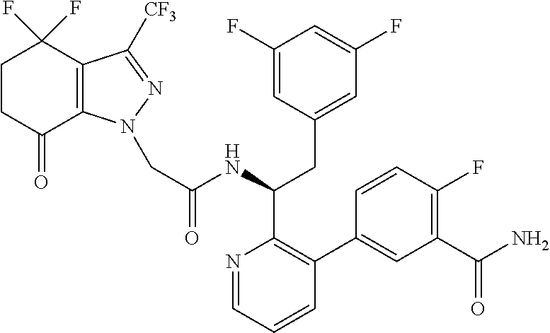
C12=C(C(F)(F)CCC1=O)C([CF3])=NN2CC(NC(CC1=CC(F)=CC(F)=C1)C1=C(C2=CC(C(N)=O)=C(F)C=C2)C=CC=N1)=O
